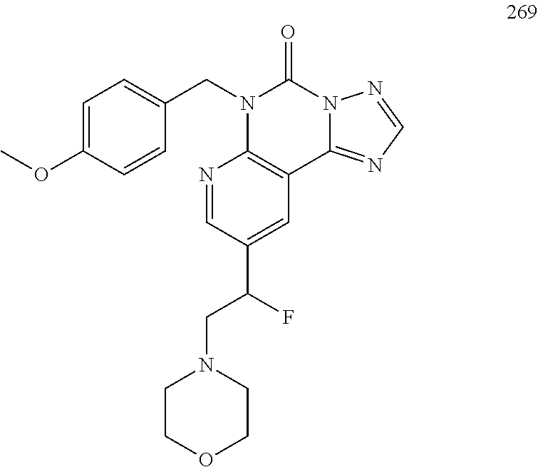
C1=C(OC)C=CC(CN2C3=C(C4=NC=NN4C2=O)C=C(C(F)CN2CCOCC2)C=N3)=C1
